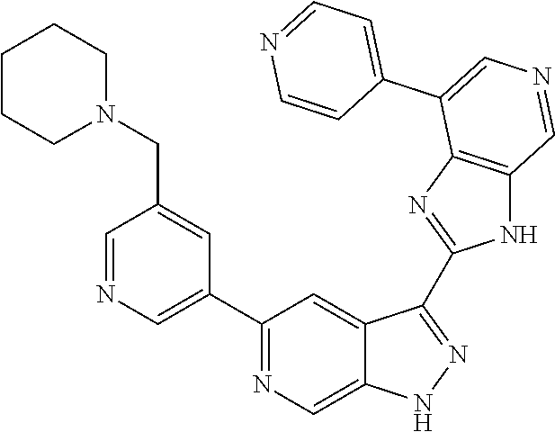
C1(C2=CN=CC(CN3CCCCC3)=C2)=NC=C2C(=C1)C(C1=NC3=C(N1)C=NC=C3C1=CC=NC=C1)=NN2
